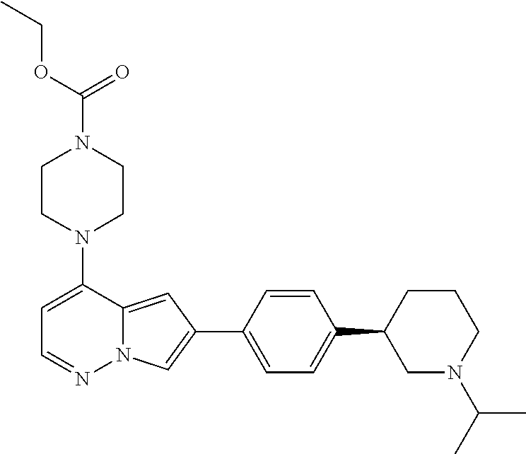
N1(C2=CC=NN3C2=CC(C2=CC=C(C4CN(C(C)C)CCC4)C=C2)=C3)CCN(C(OCC)=O)CC1
